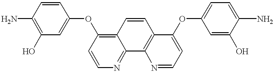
OC1=C(N)C=CC(OC2=C3C(=NC=C2)C2=C(C=C3)C(OC3=CC=C(N)C(O)=C3)=CC=N2)=C1
